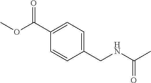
C1(C(OC)=O)=CC=C(CNC(C)=O)C=C1
